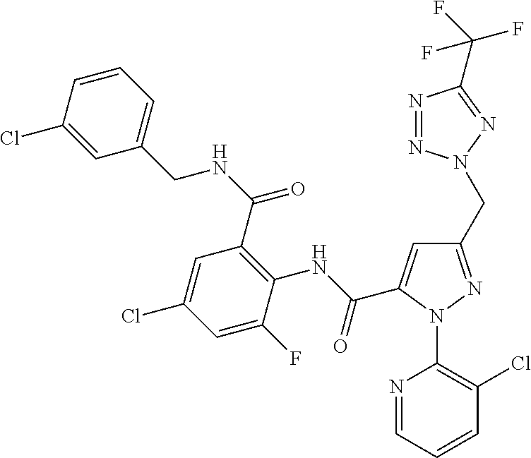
N(C(C1=C(NC(=O)C2=CC(CN3N=NC(C(F)(F)F)=N3)=NN2C2=C(Cl)C=CC=N2)C(F)=CC(Cl)=C1)=O)CC1=CC=CC(Cl)=C1
